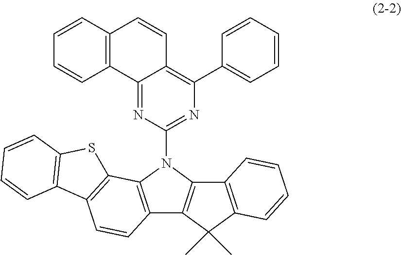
C12=C(C3=CC=CC=C3)N=C(N3C4=C(C5=C3C3=C(C5(C)C)C=CC=C3)C=CC3=C4SC4=C3C=CC=C4)N=C1C1=C(C=C2)C=CC=C1
